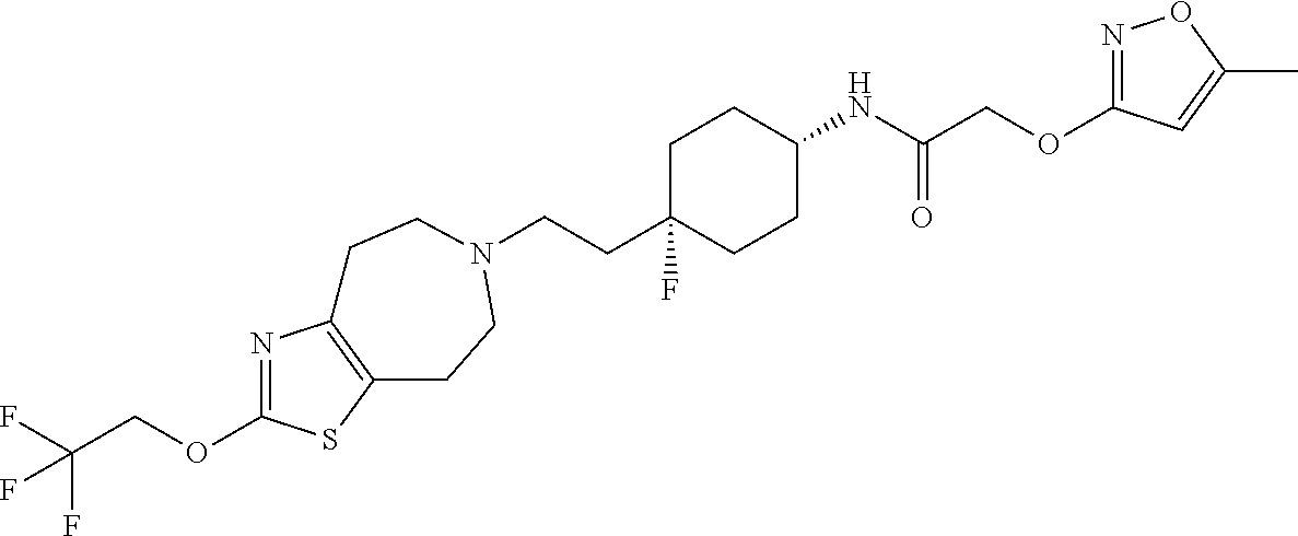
C(CC1(F)CCC(NC(COC2=NOC(C)=C2)=O)CC1)N1CCC2=C(N=C(OCC(F)(F)F)S2)CC1
